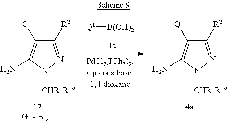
C1([R2])=NN([CHR1R1a])C(N)=C1[Q1].C1([R2])=NN([CHR1R1a])C(N)=C1[G].[Q1][B(OH)2]
